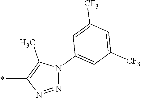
C1(C)=C(C)N(C2=CC([CF3])=CC([CF3])=C2)N=N1
